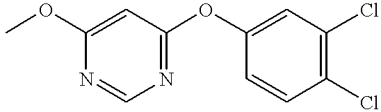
COC1=CC(OC2=CC(Cl)=C(Cl)C=C2)=NC=N1
